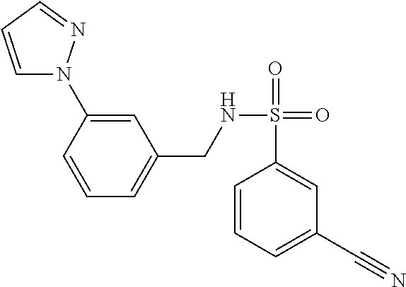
C1=CC=NN1C1=CC(CNS(=O)(=O)C2=CC(C#N)=CC=C2)=CC=C1
